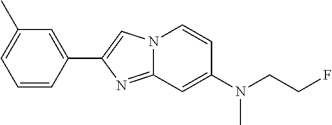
C1=CC(C2=CN3C(=N2)C=C(N(C)CCF)C=C3)=CC(C)=C1
